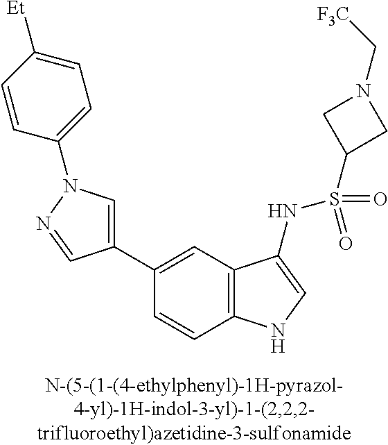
C1(C2=CN(C3=CC=C([Et])C=C3)N=C2)=CC2=C(C=C1)NC=C2NS(=O)(=O)C1CN(C[F3C])C1
